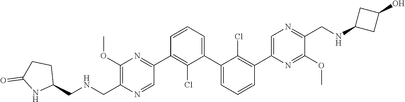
C1(C2=NC(OC)=C(C[HN]CC3CCC(=O)N3)N=C2)=C(Cl)C(C2=CC=CC(C3=CN=C(CNC4CC(O)C4)C(OC)=N3)=C2Cl)=CC=C1
